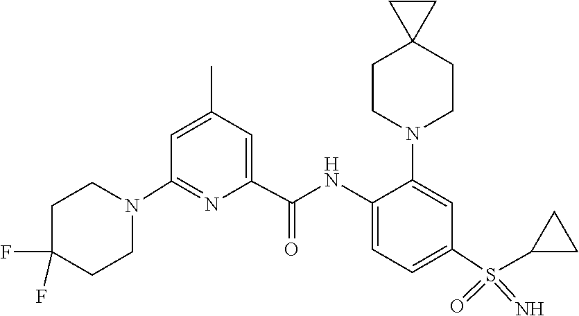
C1C(F)(F)CCN(C2=NC(C(NC3=CC=C(S(=N)(=O)C4CC4)C=C3N3CCC4(CC3)CC4)=O)=CC(C)=C2)C1
